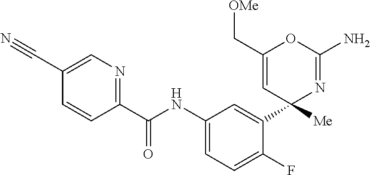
C1=C(C#N)C=CC(C(NC2=CC=C(F)C(C3([Me])N=C(N)OC(C[OMe])=C3)=C2)=O)=N1
